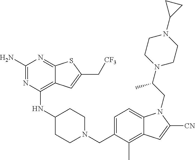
C1=C(CN2CCC(NC3=C4C(=NC(N)=N3)SC(C[CF3])=C4)CC2)C(C)=C2C(=C1)N(CC(N1CCN(C3CC3)CC1)C)C([CN])=C2
